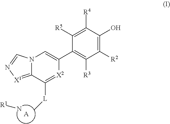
[R1]N.[A].N12C(=[X1]N=C1)C([L]C)=[X2]C(C1=C([R3])C([R2])=C(O)C([R4])=C1[R5])=C2
